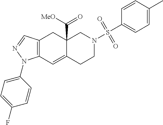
C12(C([MeO])=O)C(=CC3=C(C1)C=NN3C1=CC=C(F)C=C1)CCN(S(C1=CC=C(C)C=C1)(=O)=O)C2
